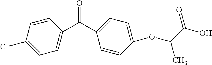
C1=C(C(=O)C2=CC=C(Cl)C=C2)C=CC(OC(C(=O)O)C)=C1
